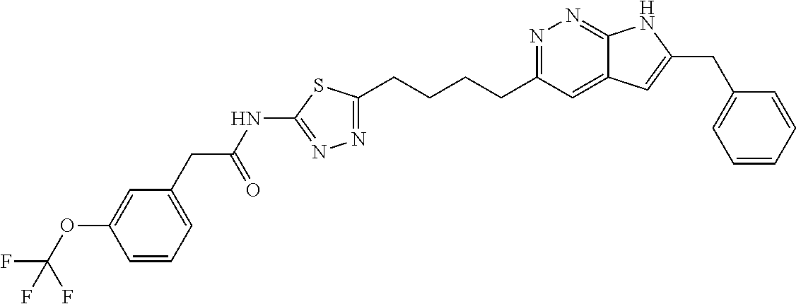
N1=C(CCCCC2=NN=C(NC(=O)CC3=CC=CC(OC(F)(F)F)=C3)S2)C=C2C(=N1)NC(CC1=CC=CC=C1)=C2
